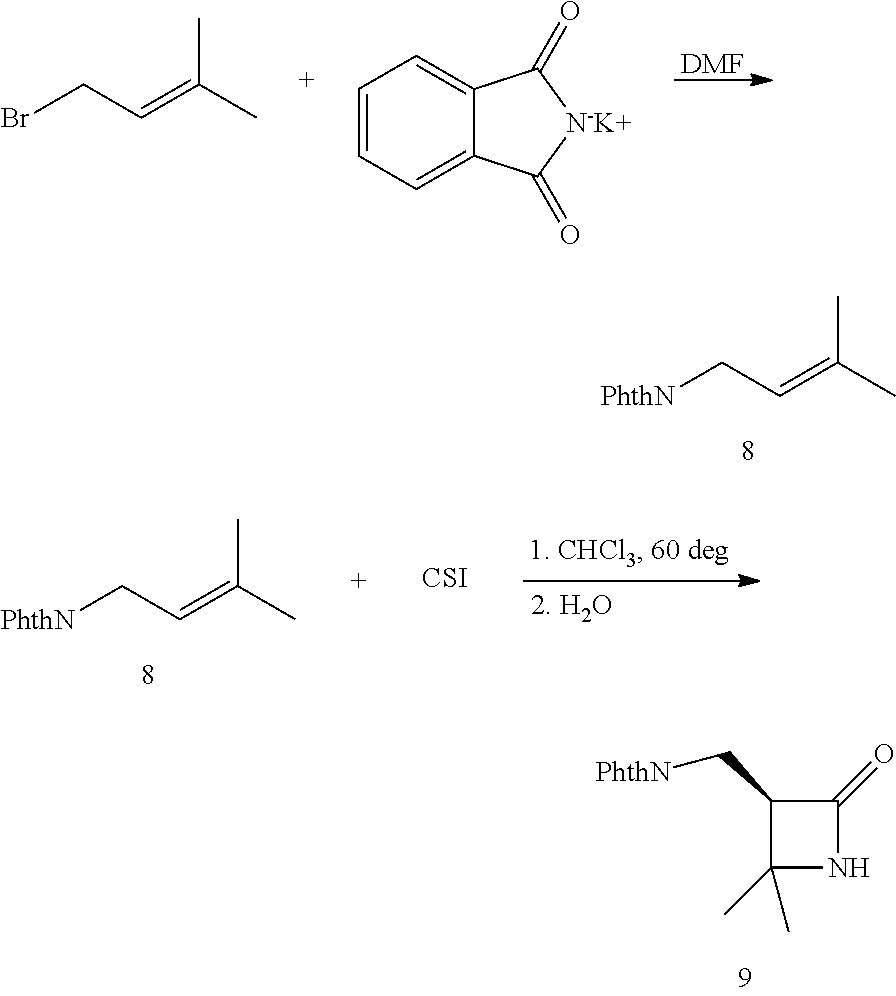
[DMF].BrCC=C(C)C.C1=CC=C2C(=C1)C(=O)[N-K+]C2=O.[PhthN]CC=C(C)C.[PhthN]CC=C(C)C.[CSI].C1(C[PhthN])C(C)(C)NC1=O
